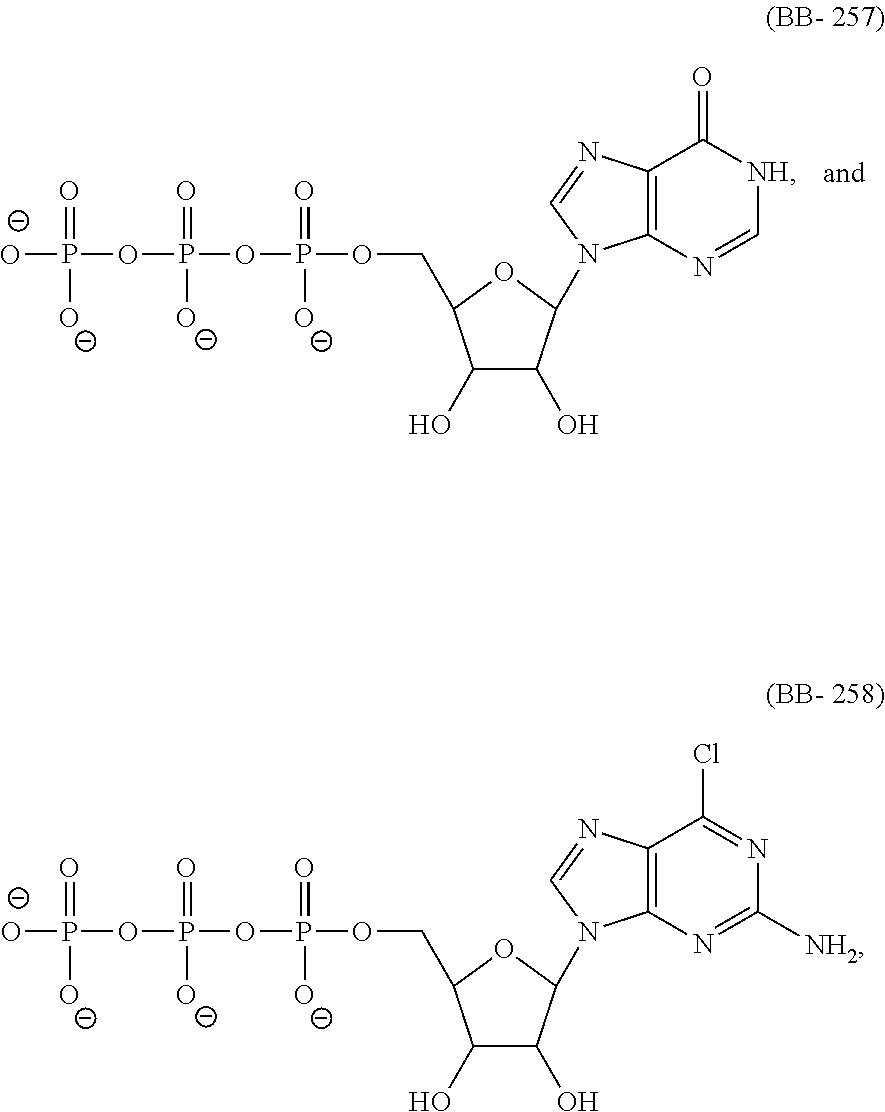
C12=C(N=C[NH]C1=O)N(C1C(O)C(O)C(COP(OP(OP([O-])(=O)[O-])(=O)[O-])(=O)[O-])O1)C=N2.C12=C(N=C([NH2])N=C1Cl)N(C1C(O)C(O)C(COP(OP(OP([O-])(=O)[O-])(=O)[O-])(=O)[O-])O1)C=N2
